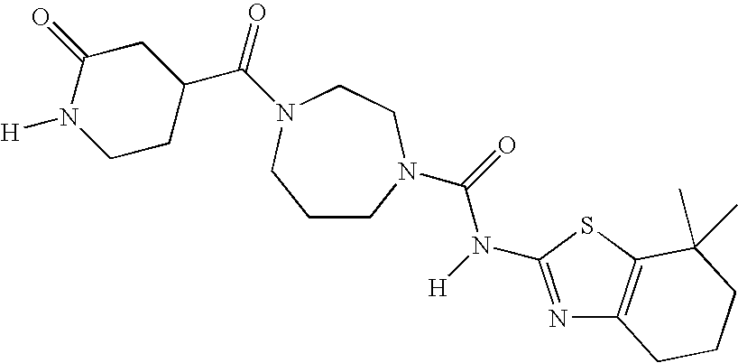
C(C1CC(=O)N([H])CC1)(=O)N1CCN(C(=O)N([H])C2=NC3=C(S2)C(C)(C)CCC3)CCC1
